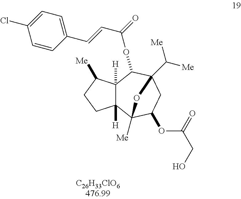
C12([H])C([H])(C3([Me])C(OC(CO)=O)CC(C([Me])[Me])(C1OC(C=CC1=CC=C(Cl)C=C1)=O)O3)CCC2[Me]
